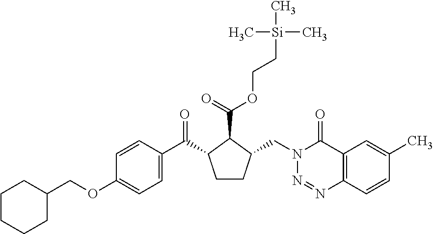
C1(COC2=CC=C(C(=O)C3CCC(CN4N=NC5=C(C4=O)C=C(C)C=C5)C3C(OCC[Si](C)(C)C)=O)C=C2)CCCCC1
